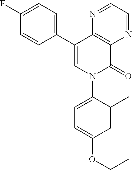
C12=C(C(C3=CC=C(F)C=C3)=CN(C3=CC=C(OCC)C=C3C)C1=O)N=CC=N2
